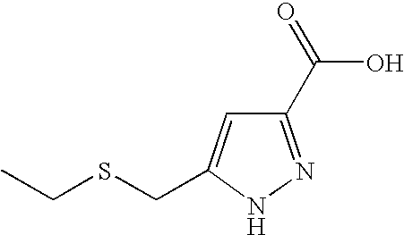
C1(C(=O)O)=NNC(CSCC)=C1
